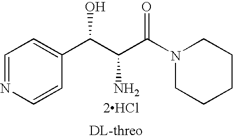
C1=NC=CC(C(C(C(N2CCCCC2)=O)N)O)=C1.[2HCl]
